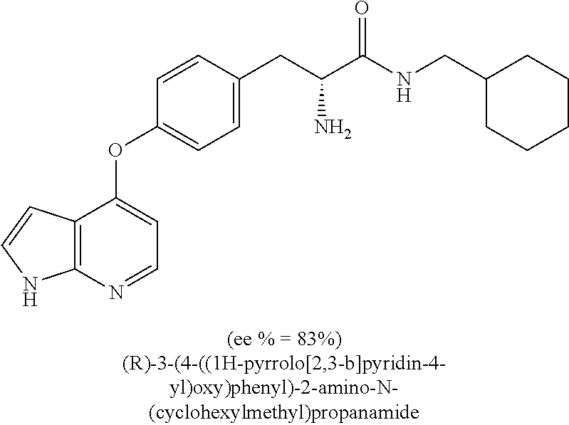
C1=CC(CC(C(NCC2CCCCC2)=O)N)=CC=C1OC1=CC=NC2=C1C=CN2
